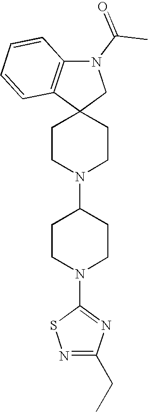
C1CN(C2CCN(C3=NC(CC)=NS3)CC2)CCC12CN(C(C)=O)C1=C2C=CC=C1
